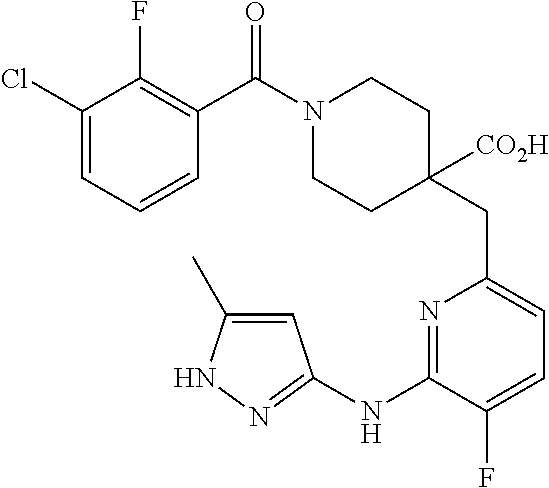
C1(Cl)=CC=CC(C(N2CCC(CC3=CC=C(F)C(NC4=NNC(C)=C4)=N3)([CO2H])CC2)=O)=C1F
